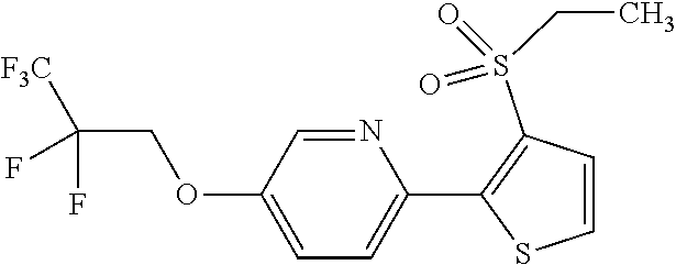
N1=CC(OCC(F)(F)[F3C])=CC=C1C1=C(S(CC)(=O)=O)C=CS1
